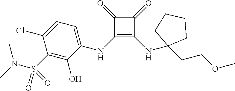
C1(=O)C(NC2=CC=C(Cl)C(S(N(C)C)(=O)=O)=C2O)=C(NC2(CCOC)CCCC2)C1=O
